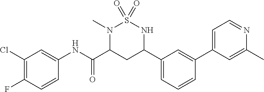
C1(Cl)=C(F)C=CC(NC(C2CC(C3=CC=CC(C4=CC=NC(C)=C4)=C3)NS(=O)(=O)N2C)=O)=C1
